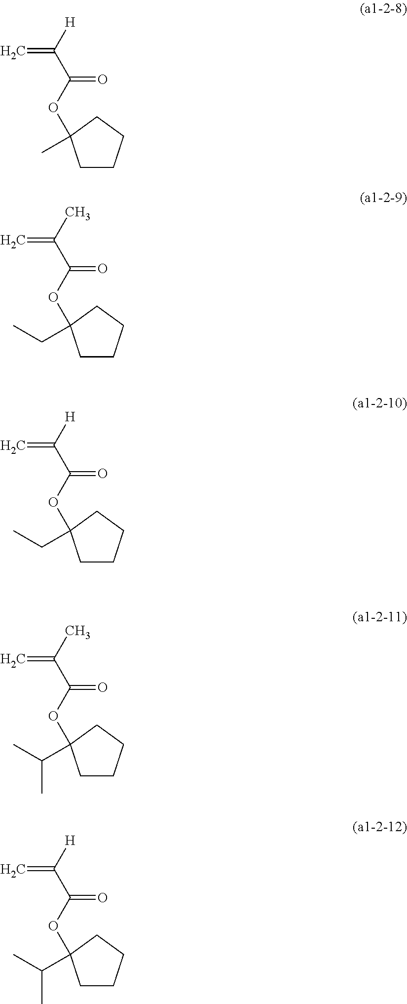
O(C(C([H])=C)=O)C1(C)CCCC1.O(C(C(C)=C)=O)C1(CC)CCCC1.O(C(C([H])=C)=O)C1(CC)CCCC1.O(C(C(C)=C)=O)C1(C(C)C)CCCC1.O(C(C([H])=C)=O)C1(C(C)C)CCCC1
